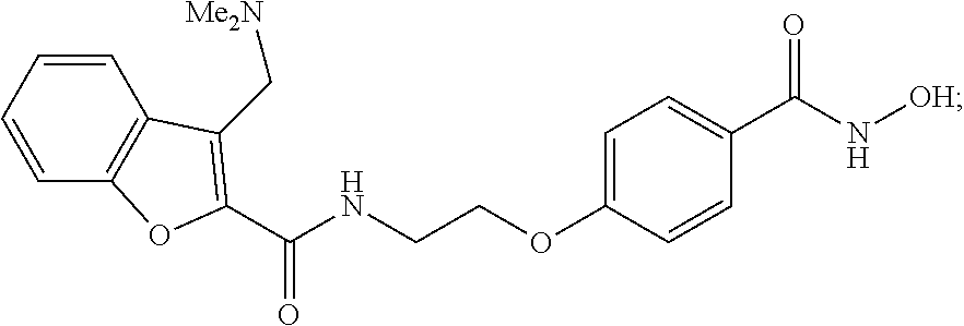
C1=CC=CC2=C1C(C[Me2N])=C(C(NCCOC1=CC=C(C(N[OH])=O)C=C1)=O)O2
